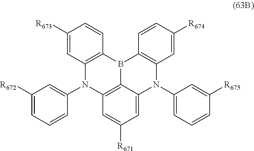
C1=C2C3=C(C=C1[R671])N(C1=CC([R672])=CC=C1)C1=C(B3C3=C(N2C2=CC=CC([R675])=C2)C=C([R674])C=C3)C=CC([R673])=C1
